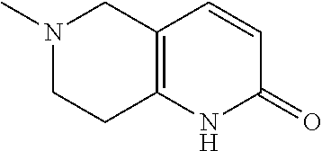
C12=C(NC(=O)C=C1)CCN(C)C2
